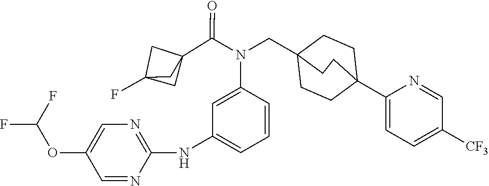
N(C(C12CC(F)(C1)C2)=O)(C1=CC(NC2=NC=C(OC(F)F)C=N2)=CC=C1)CC12CCC(C3=CC=C([CF3])C=N3)(CC1)CC2
